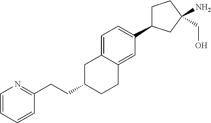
C(C1CCC2=CC(C3CCC(N)(CO)C3)=CC=C2C1)CC1=NC=CC=C1
